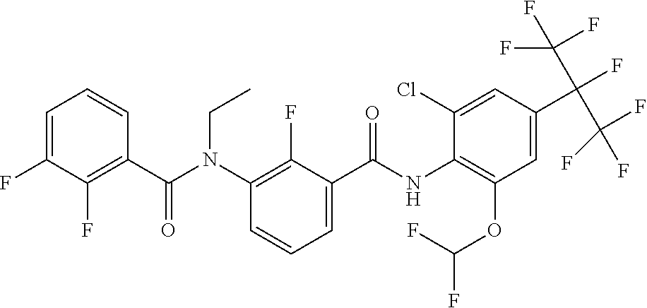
C1=C(F)C(F)=C(C(N(C2=C(F)C(C(NC3=C(OC(F)F)C=C(C(F)(C(F)(F)F)C(F)(F)F)C=C3Cl)=O)=CC=C2)CC)=O)C=C1
